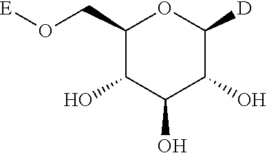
C1(CO[E])C(O)C(O)C(O)C([D])O1
